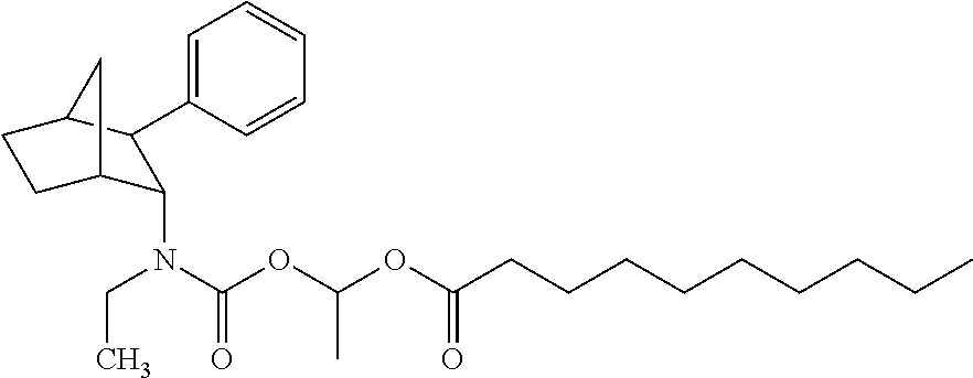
C1=CC=C(C2C(N(CC)C(OC(OC(CCCCCCCCC)=O)C)=O)C3CCC2C3)C=C1
